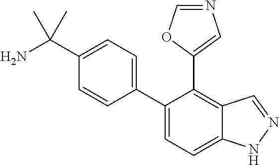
C1(C(N)(C)C)=CC=C(C2=CC=C3C(=C2C2=CN=CO2)C=NN3)C=C1
